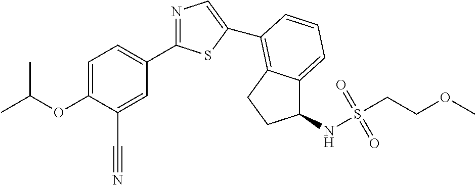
C1=C(OC(C)C)C(C#N)=CC(C2=NC=C(C3=C4C(=CC=C3)C(NS(CCOC)(=O)=O)CC4)S2)=C1
